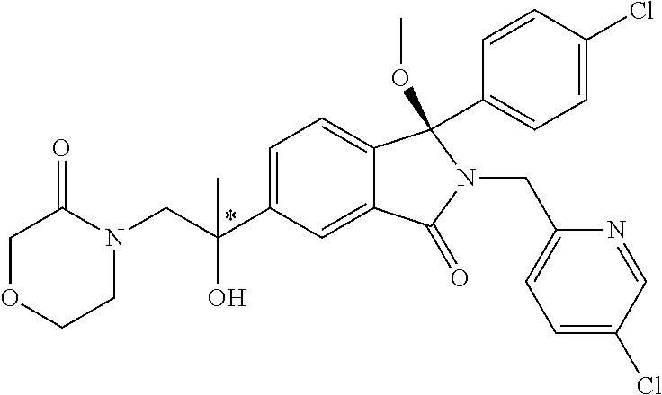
C(C(C1=CC=C2C(=C1)C(=O)N(CC1=CC=C(Cl)C=N1)C2(OC)C1=CC=C(Cl)C=C1)(C)O)N1C(=O)COCC1
